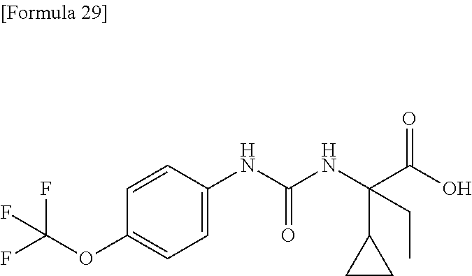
C1=C(OC(F)(F)F)C=CC(NC(NC(C(O)=O)(C2CC2)CC)=O)=C1
